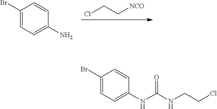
C1=C(Br)C=CC(N)=C1.ClCC[NCO].C1=C(Br)C=CC(NC(NCCCl)=O)=C1
